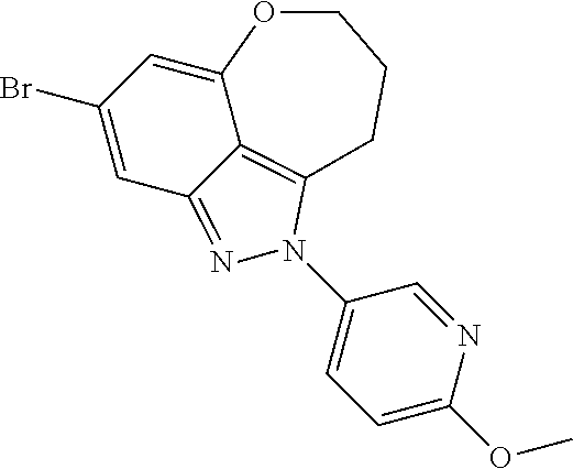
C1=C(OC)N=CC(N2C3=C4C(=N2)C=C(Br)C=C4OCCC3)=C1
